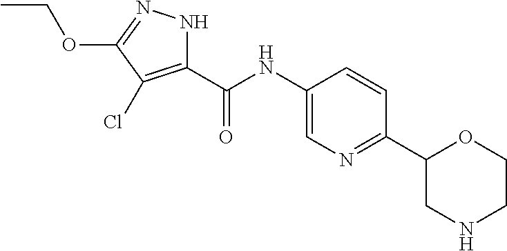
C(NC1=CN=C(C2CNCCO2)C=C1)(C1=C(Cl)C(OCC)=NN1)=O
